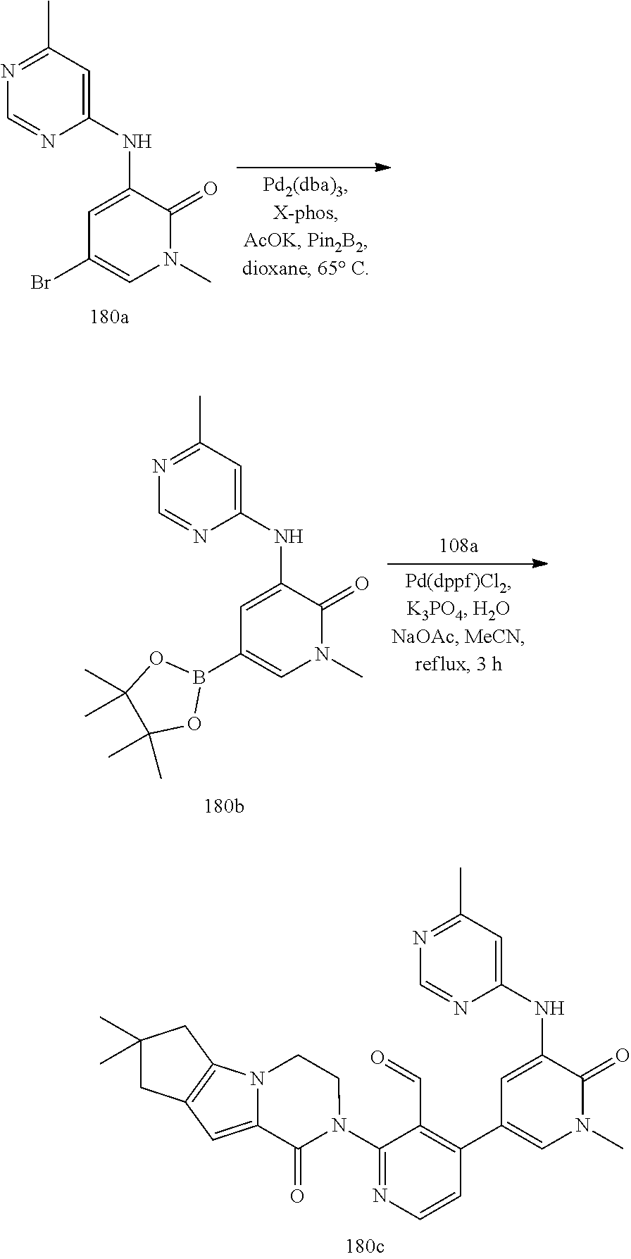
N1=C(C)C=C(NC2=CC(Br)=CN(C)C2=O)N=C1.N1=C(C)C=C(NC2=CC(B3OC(C)(C)C(C)(C)O3)=CN(C)C2=O)N=C1.N1=C(C)C=C(NC2=CC(C3=C(C=O)C(N4C(=O)C5=CC6=C(N5CC4)CC(C)(C)C6)=NC=C3)=CN(C)C2=O)N=C1
